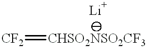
[CF2]=[CHSO2NSO2CF3]
